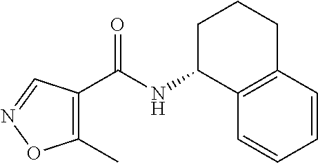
C1(C)=C(C(NC2C3=C(CCC2)C=CC=C3)=O)C=NO1
